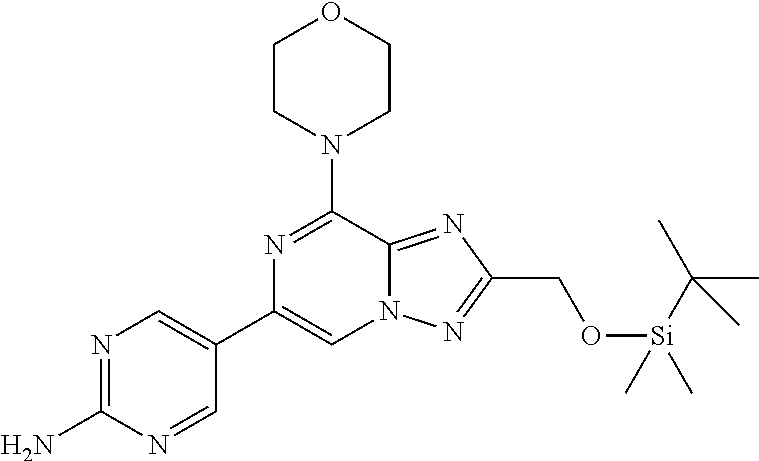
C1(C2=CN3C(=NC(CO[Si](C(C)(C)C)(C)C)=N3)C(N3CCOCC3)=N2)=CN=C(N)N=C1
